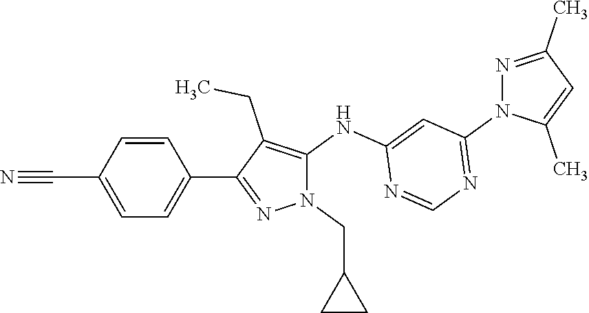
N#CC1=CC=C(C2=NN(CC3CC3)C(NC3=CC(N4C(C)=CC(C)=N4)=NC=N3)=C2CC)C=C1
